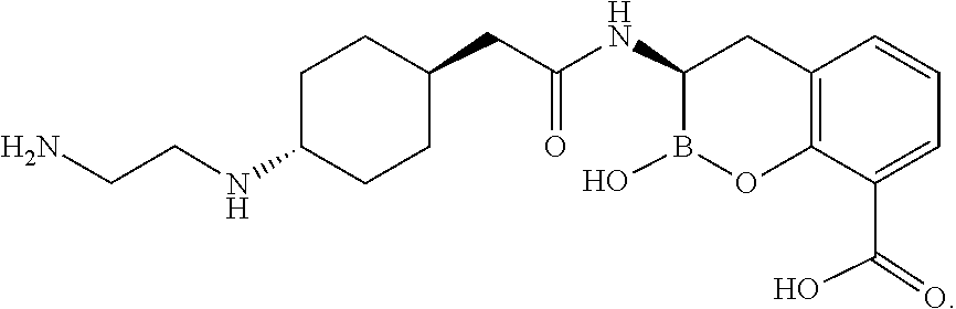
C(CN)NC1CCC(CC(NC2CC3=C(OB2O)C(C(=O)O)=CC=C3)=O)CC1
